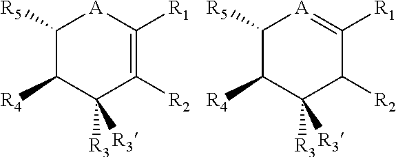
C1([R5])C([R4])C([R3])([R3])C([R2])=C([R1])[A]1.C1([R5])C([R4])C([R3])([R3])C([R2])C([R1])=[A]1
